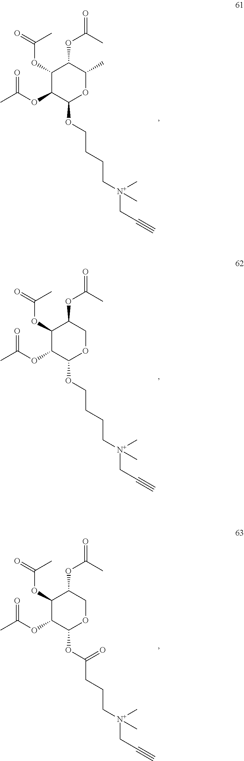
C1(OC(=O)C)C(OC(=O)C)C(OCCCC[N+](CC#C)(C)C)OC(C)C1OC(=O)C.C1(OC(=O)C)C(OC(=O)C)C(OCCCC[N+](CC#C)(C)C)OCC1OC(=O)C.C1(OC(=O)C)C(OC(=O)C)C(OC(CCC[N+](CC#C)(C)C)=O)OCC1OC(=O)C
